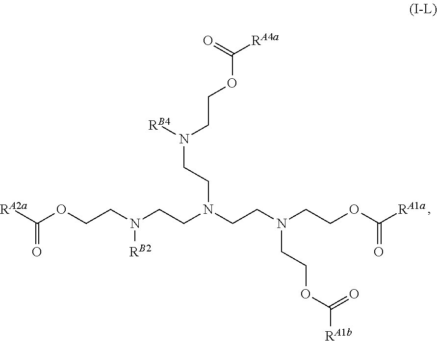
C(OCCN([RB2])CCN(CCN(CCOC([RA1a])=O)CCOC(=O)[RA1b])CCN(CCOC([RA4a])=O)[RB4])([RA2a])=O
